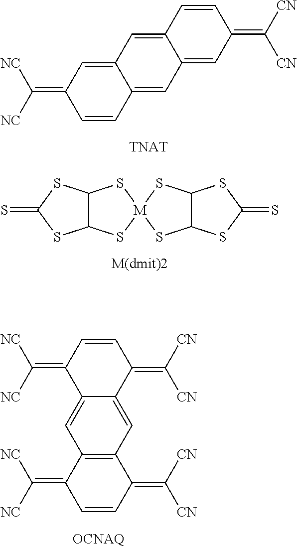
[TNAT].C12=CC(=C([NC])[NC])C=CC1=CC1=CC(=C([CN])[CN])C=CC1=C2.S=C1SC2C(S1)S[M]1(S2)SC2C(S1)SC(=S)S2.C1(=C([NC])[NC])C=CC(=C([CN])[CN])C2=C1C=C1C(=C([NC])[NC])C=CC(=C([CN])[CN])C1=C2.[OCNAQ]
